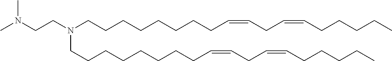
N(CCN(CCCCCCCCC=CCC=CCCCCC)CCCCCCCCC=CCC=CCCCCC)(C)C
